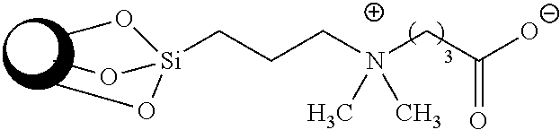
[Si](CCCN(CC([O-])=O)(C)C)(OC)(OC)OC
